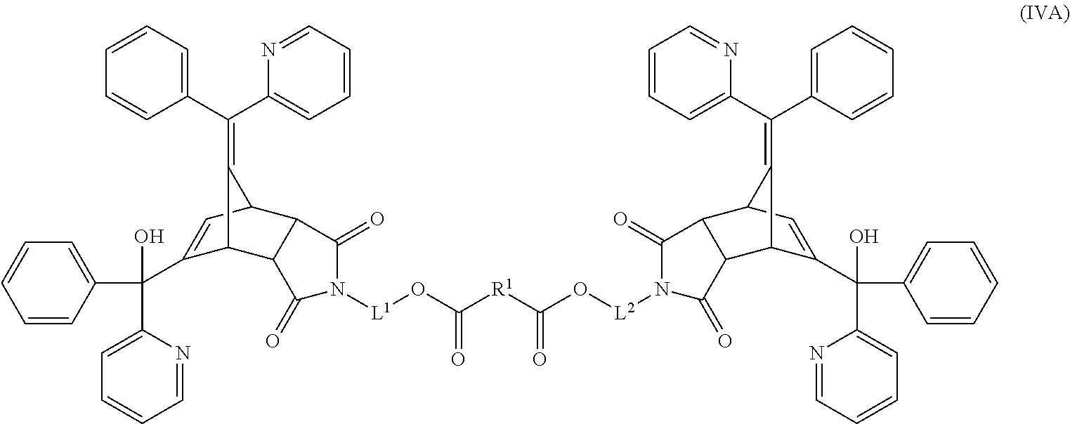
C1(C(C2=CC=CC=N2)=C2C3C(C(C4=CC=CC=N4)(O)C4=CC=CC=C4)=CC2C2C3C(=O)N([L1]OC([R1]C(O[L2]N3C(=O)C4C(C5C(C(C6=CC=CC=N6)(O)C6=CC=CC=C6)=CC4C5=C(C4=CC=CC=C4)C4=CC=CC=N4)C3=O)=O)=O)C2=O)=CC=CC=C1
